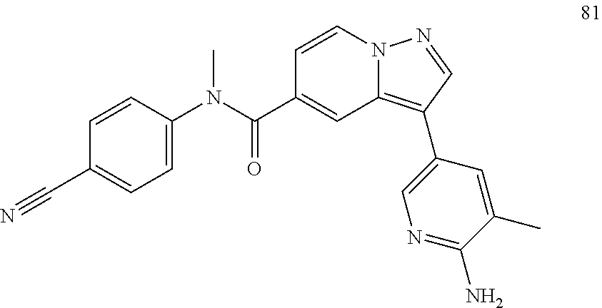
C1=CN2C(=C(C3=CN=C(N)C(C)=C3)C=N2)C=C1C(N(C1=CC=C(C#N)C=C1)C)=O
